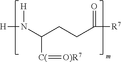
[H]N([H])C(CCC([R7])=O)[C(]=[O)R7]
